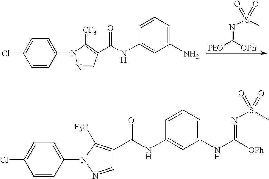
N1=CC(C(NC2=CC(N)=CC=C2)=O)=C([CF3])N1C1=CC=C(Cl)C=C1.N(=C([OPh])[PhO])S(C)(=O)=O.C1=NN(C2=CC=C(Cl)C=C2)C([F3C])=C1C(NC1=CC(NC([OPh])=NS(C)(=O)=O)=CC=C1)=O
